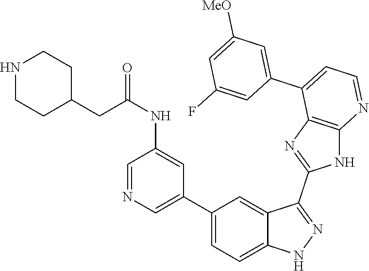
C1(C2=CC=C3C(=C2)C(C2=NC4=C(N2)N=CC=C4C2=CC([MeO])=CC(F)=C2)=NN3)=CN=CC(NC(=O)CC2CCNCC2)=C1
